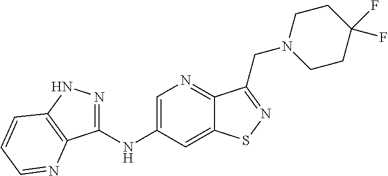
C1(NC2=CN=C3C(=C2)SN=C3CN2CCC(F)(F)CC2)=NNC2=C1N=CC=C2
